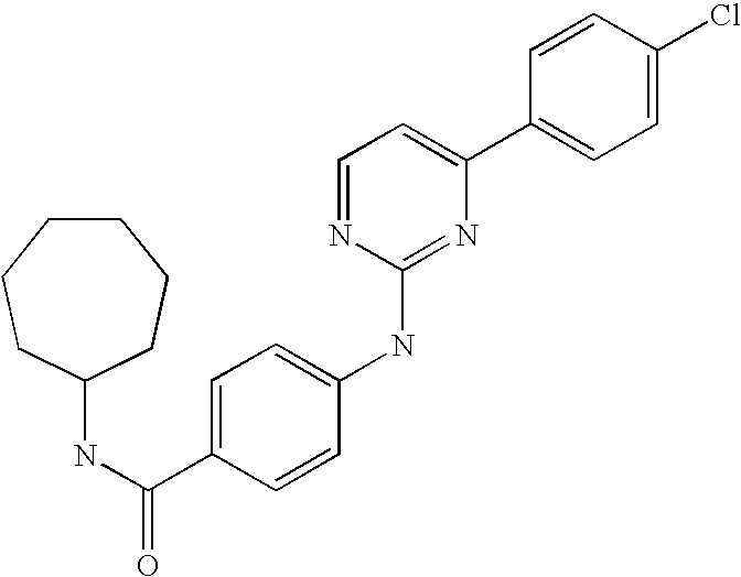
C1=CC(C2=CC=NC(NC3=CC=C(C(NC4CCCCCC4)=O)C=C3)=N2)=CC=C1Cl
